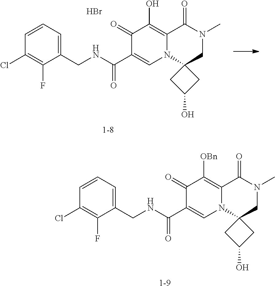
[1-8].C1(CNC(C2=CN3C(=C(O)C2=O)C(=O)N(C)CC32CC(O)C2)=O)=CC=CC(Cl)=C1F.Br.[1-9].C1(CNC(C2=CN3C(=C([OBn])C2=O)C(=O)N(C)CC32CC(O)C2)=O)=CC=CC(Cl)=C1F
